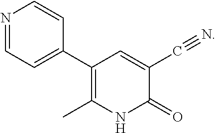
N1=CC=C(C2=C(C)NC(=O)C(C#N)=C2)C=C1
